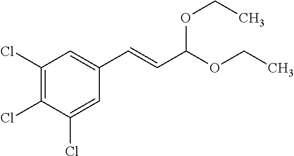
C1(Cl)=C(Cl)C=C(C=CC(OCC)OCC)C=C1Cl
